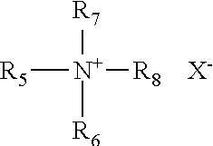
[R5][N+]([R7])([R6])[R8].[X-]
